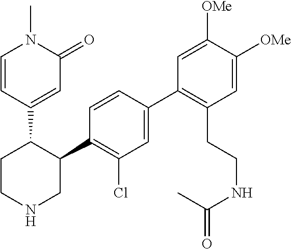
C1=CC(C2CCNCC2C2=C(Cl)C=C(C3=C(CCNC(C)=O)C=C([OMe])C([OMe])=C3)C=C2)=CC(=O)N1C
